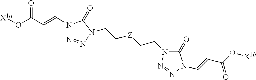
N1=NN(CC[Z]CCN2C(=O)N(C=CC(O[X1b])=O)N=N2)C(=O)N1C=CC(O[X1a])=O
